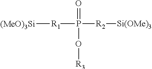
[R1](P([R2][Si(OMe)3])(=O)O[R3])[(MeO)3Si]
